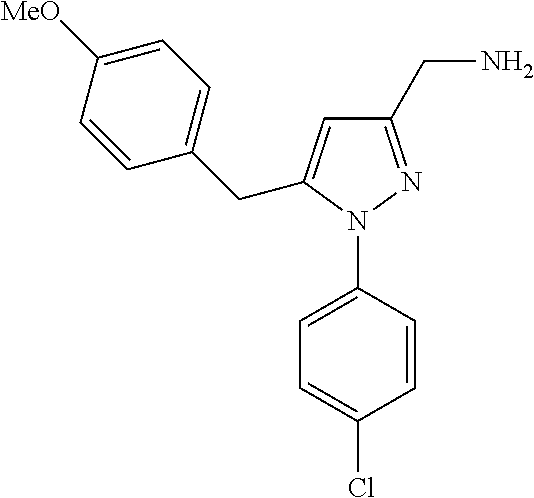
C1=C(N2N=C(CN)C=C2CC2=CC=C([MeO])C=C2)C=CC(Cl)=C1
